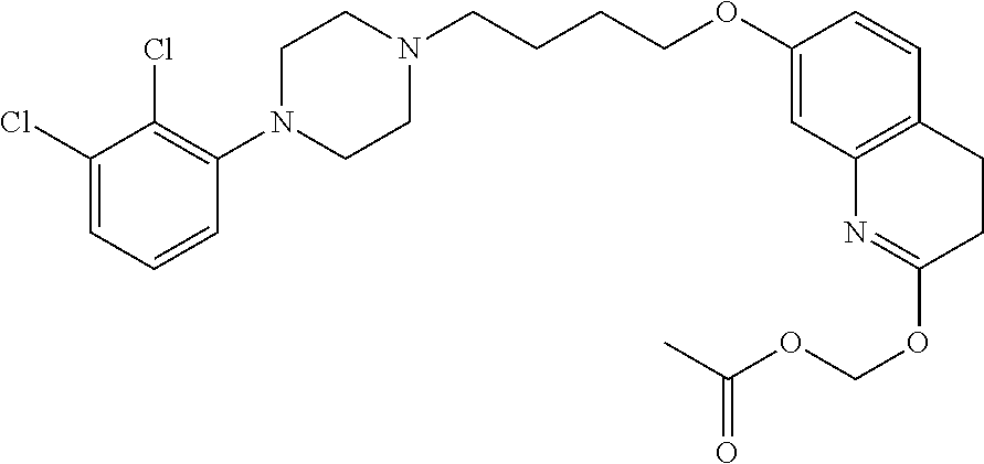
C1(Cl)=CC=CC(N2CCN(CCCCOC3=CC4=C(C=C3)CCC(OCOC(C)=O)=N4)CC2)=C1Cl
